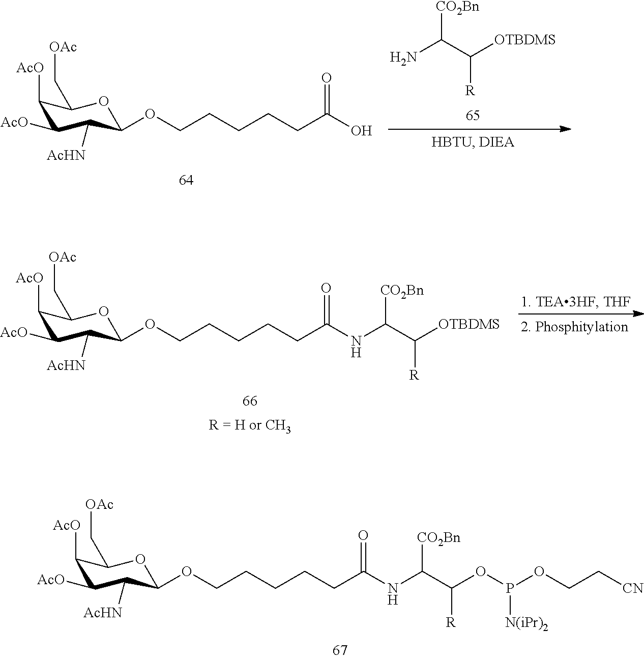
C1([AcO])C([AcO])C([AcHN])C(OCCCCCC(=O)NC([CO2Bn])C(OP(OCC[CN])[N(iPr)2])[R])OC1C[OAc].C1([AcO])C([AcO])C([AcHN])C(OCCCCCC(O)=O)OC1C[OAc].[CO2Bn]C(C([OTBDMS])[R])N.C1([AcO])C([AcO])C([AcHN])C(OCCCCCC(=O)NC([CO2Bn])C([OTBDMS])[R])OC1C[OAc]
